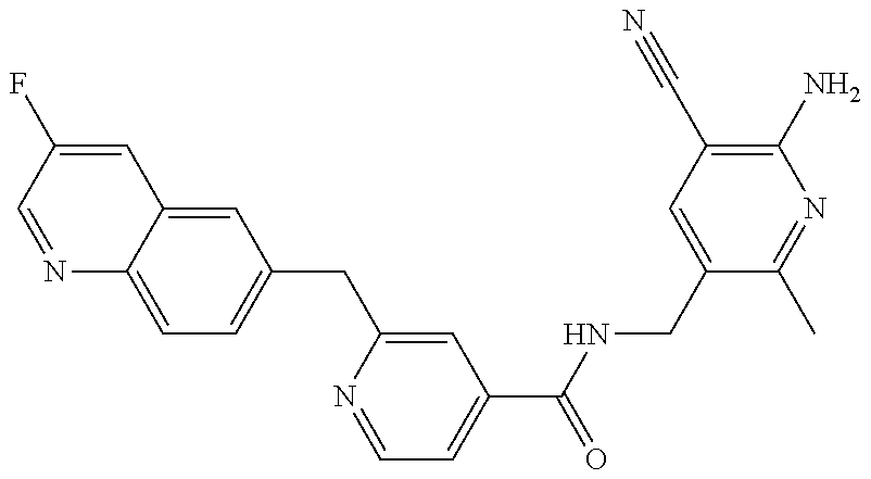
N1=CC(F)=CC2=CC(CC3=CC(C(NCC4=CC(C#N)=C(N)N=C4C)=O)=CC=N3)=CC=C12
